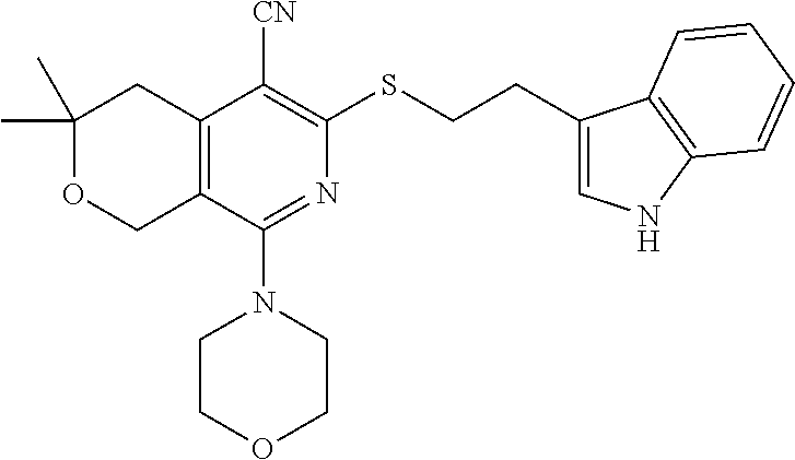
C1(C)(C)OCC2=C(C1)C([CN])=C(SCCC1=CNC3=C1C=CC=C3)N=C2N1CCOCC1
